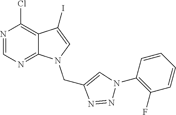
N1=CN=C2C(=C1Cl)C(I)=CN2CC1=CN(C2=C(F)C=CC=C2)N=N1
